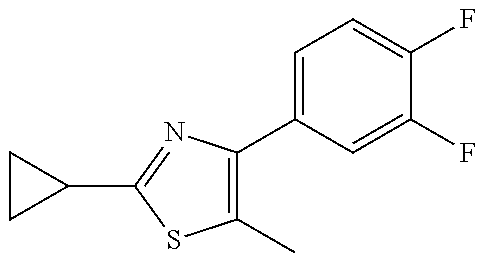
C1(C)=C(C2=CC=C(F)C(F)=C2)N=C(C2CC2)S1
